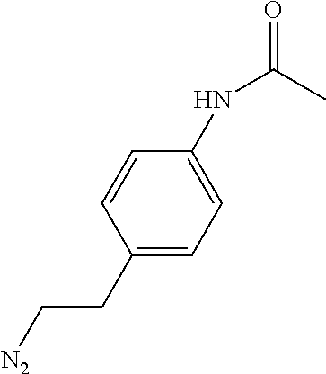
C1(CC[N2])=CC=C(NC(=O)C)C=C1
